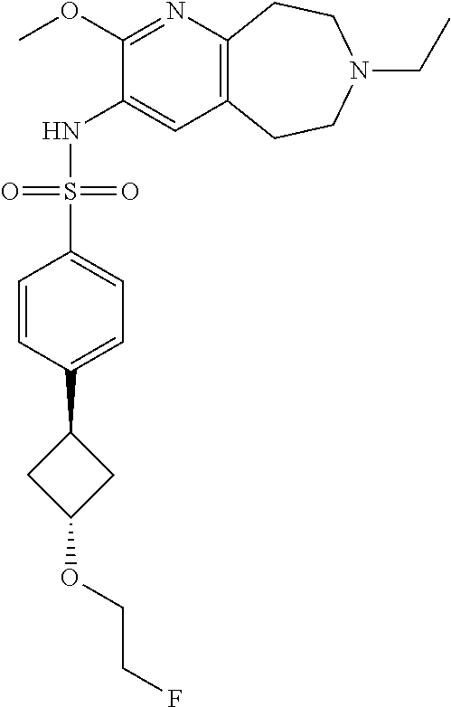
C12=C(CCN(CC)CC1)C=C(NS(C1=CC=C(C3CC(OCCF)C3)C=C1)(=O)=O)C(OC)=N2
